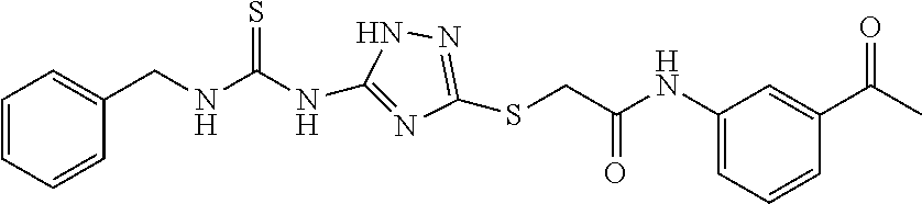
C1=CC=CC(CNC(NC2=NC(SCC(NC3=CC=CC(C(C)=O)=C3)=O)=NN2)=S)=C1
